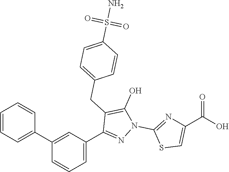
C1(C2=CC=CC=C2)=CC(C2=NN(C3=NC(C(O)=O)=CS3)C(O)=C2CC2=CC=C(S(N)(=O)=O)C=C2)=CC=C1
